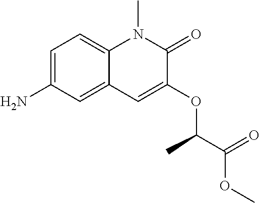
C1=C(N)C=C2C(=C1)N(C)C(=O)C(OC(C(=O)OC)C)=C2
